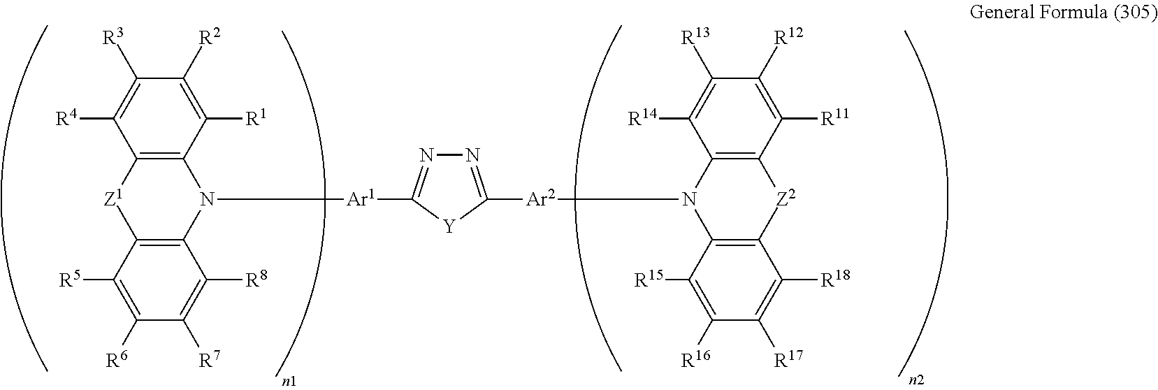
C12=C(C([R1])=C([R2])C([R3])=C1[R4])N([Ar1]C1=NN=C([Ar2]N3C4=C(C([R11])=C([R12])C([R13])=C4[R14])[Z2]C4=C3C([R15])=C([R16])C([R17])=C4[R18])[Y]1)C1=C([Z1]2)C([R5])=C([R6])C([R7])=C1[R8]
